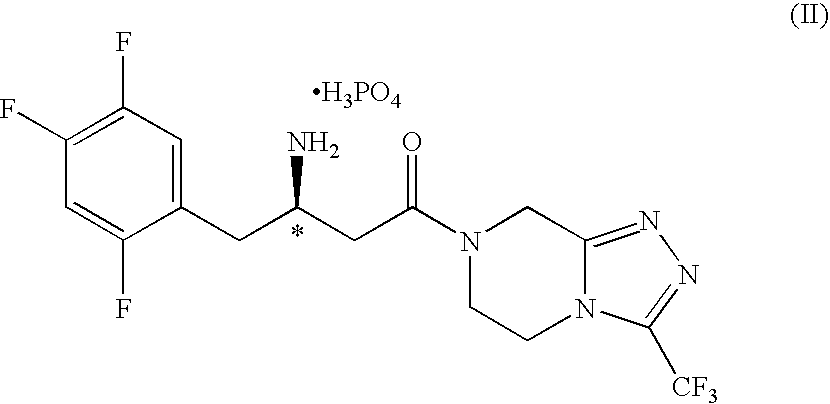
C1(F)=C(F)C=C(CC(N)CC(=O)N2CC3=NN=C([CF3])N3CC2)C(F)=C1.[H3PO4]
